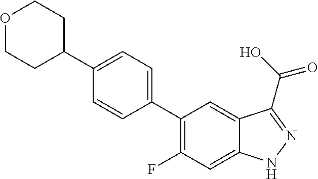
C1(C2CCOCC2)=CC=C(C2=C(F)C=C3C(=C2)C(C(O)=O)=NN3)C=C1
